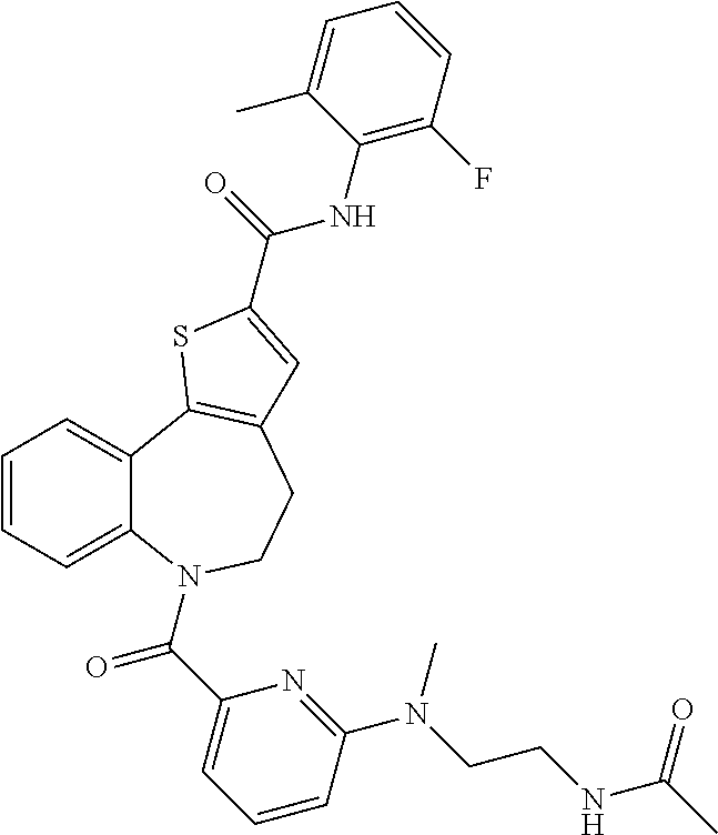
C1=CC=C2C(=C1)C1=C(CCN2C(C2=CC=CC(N(CCNC(C)=O)C)=N2)=O)C=C(C(NC2=C(F)C=CC=C2C)=O)S1
